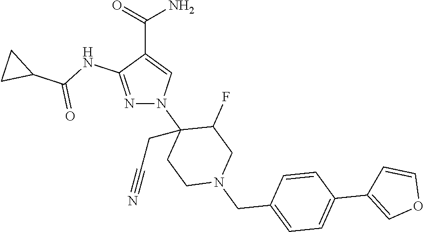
C(C1=CN(C2(CC#N)CCN(CC3=CC=C(C4=COC=C4)C=C3)CC2F)N=C1NC(C1CC1)=O)(=O)N
